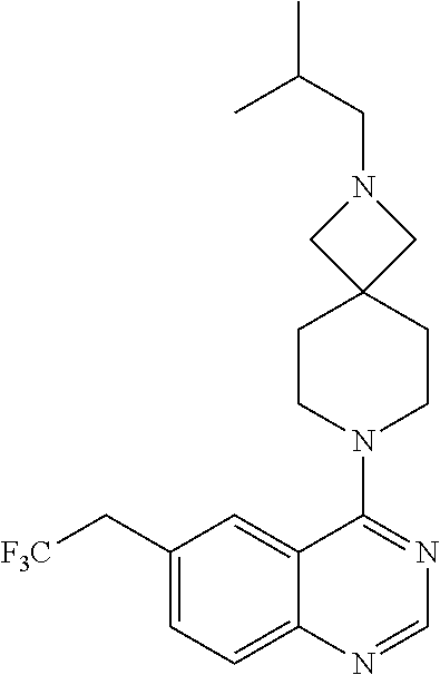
C1(C[F3C])=CC=C2C(=C1)C(N1CCC3(CC1)CN(CC(C)C)C3)=NC=N2
